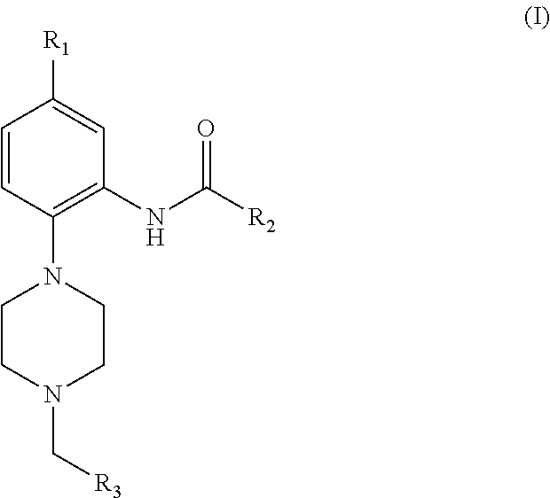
C1=CC(N2CCN(C[R3])CC2)=C(NC([R2])=O)C=C1[R1]
